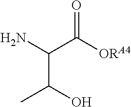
OC(C)C(N)C([ORA4])=O
